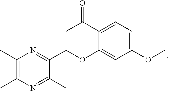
C1(C)=C(C)N=C(C)C(COC2=CC(OC)=CC=C2C(C)=O)=N1
